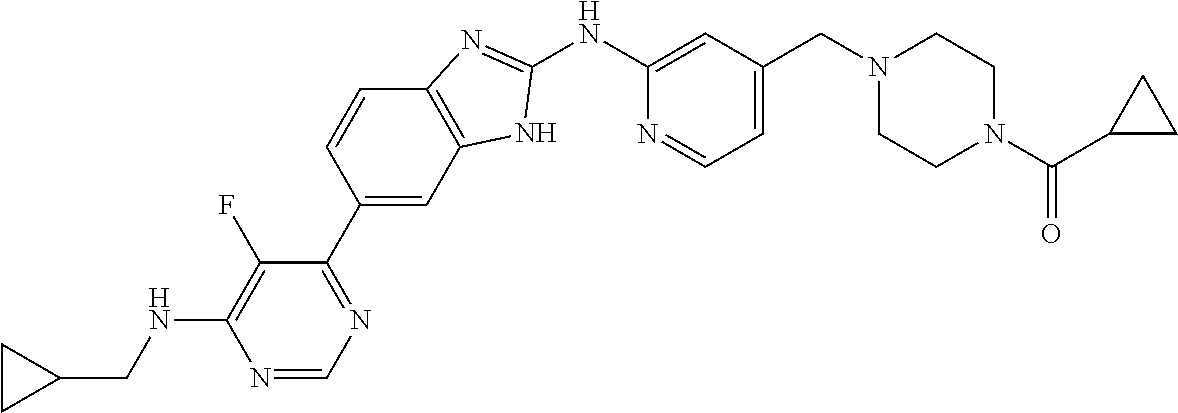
C1=CC(C2=NC=NC(NCC3CC3)=C2F)=CC2=C1N=C(NC1=CC(CN3CCN(C(C4CC4)=O)CC3)=CC=N1)N2
